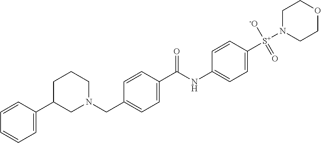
C1C(C2=CC=CC=C2)CN(CC2=CC=C(C(NC3=CC=C([S+](N4CCOCC4)([-O])=O)C=C3)=O)C=C2)CC1
